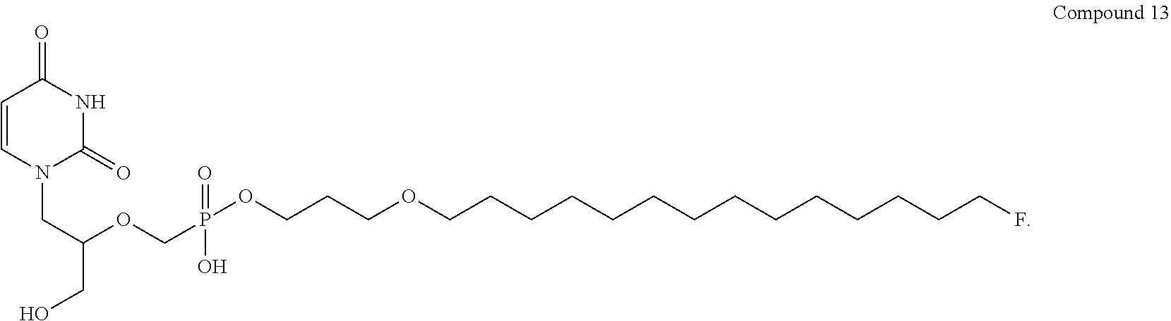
C1=CN(CC(OCP(OCCCOCCCCCCCCCCCCCCF)(=O)O)CO)C(=O)NC1=O
